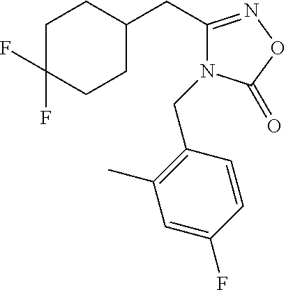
C1C(F)(F)CCC(CC2=NOC(=O)N2CC2=C(C)C=C(F)C=C2)C1
